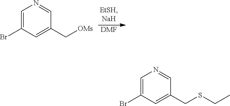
C1=C(Br)C=C(C[OMs])C=N1.[DMF].C1=C(Br)C=C(CSCC)C=N1
